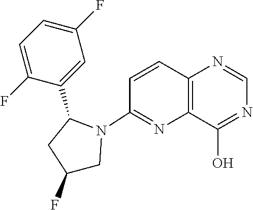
C1=C(F)C(C2CC(F)CN2C2=NC3=C(C=C2)N=CN=C3O)=CC(F)=C1
